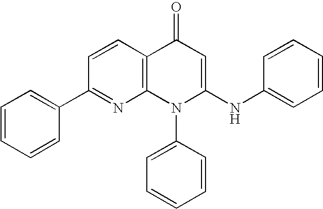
C1(C2=CC=CC=C2)=NC2=C(C=C1)C(=O)C=C(NC1=CC=CC=C1)N2C1=CC=CC=C1
